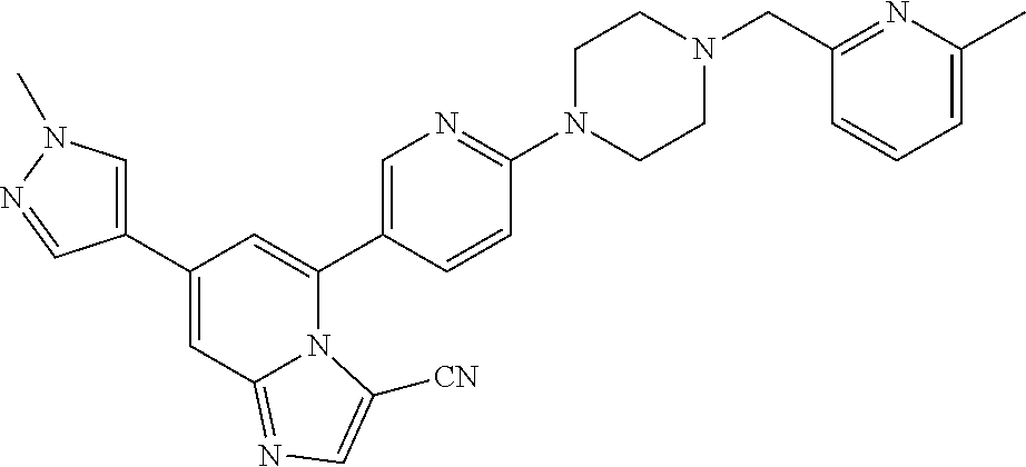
C1(C2=CN(C)N=C2)=CC2=NC=C([CN])N2C(C2=CN=C(N3CCN(CC4=NC(C)=CC=C4)CC3)C=C2)=C1
